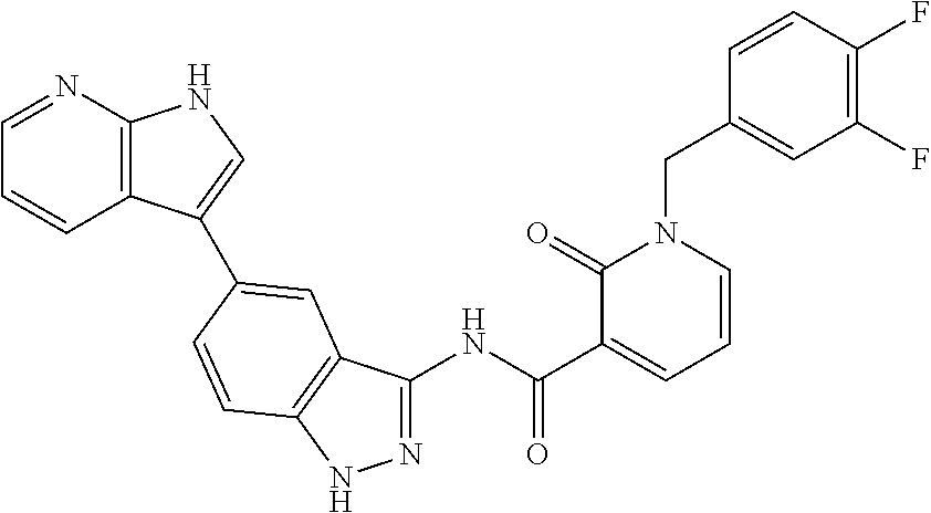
N(C(C1=CC=CN(CC2=CC(F)=C(F)C=C2)C1=O)=O)C1=NNC2=C1C=C(C1=CNC3=C1C=CC=N3)C=C2
